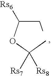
C(OC(C)([Rs8])[Rs7])([Rs6])CC
